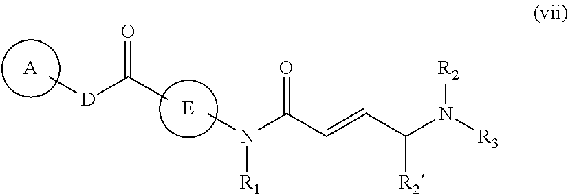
CN(C(C=CC(N([R3])[R2])[R2])=O)[R1].CC([D]C)=O.[A]
